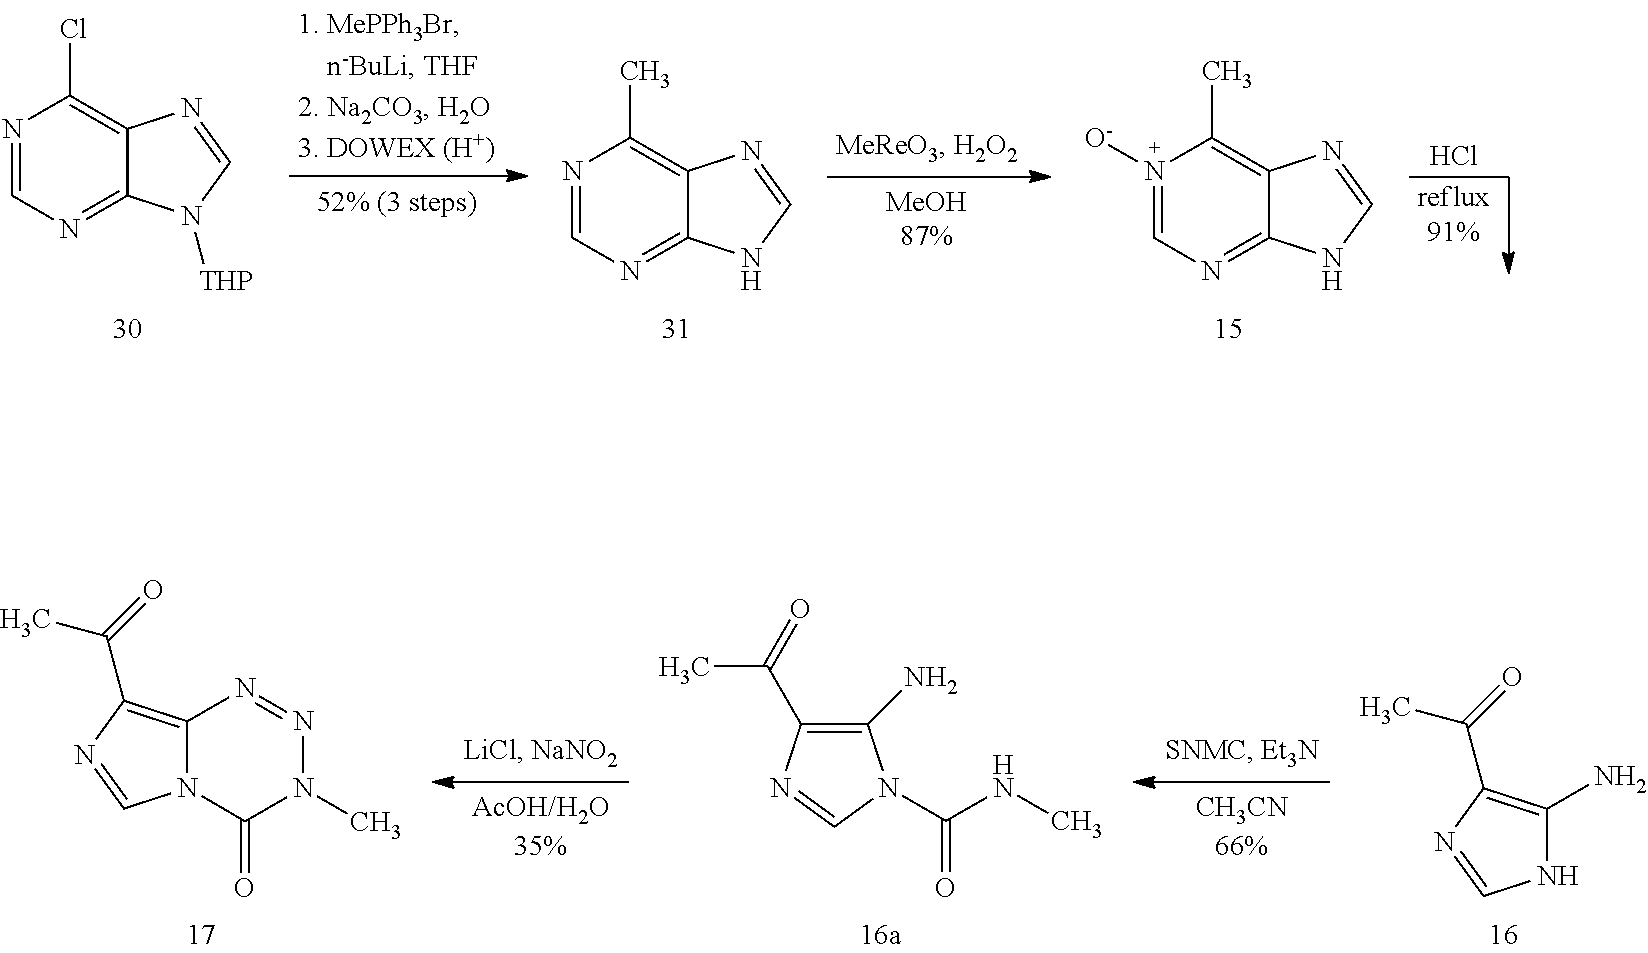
C12=NC=NC(Cl)=C1N=CN2[THP].C12=NC=NC(C)=C1N=CN2.C12=NC=N([O-])C(C)=C1N=CN2.Cl.[reflux91%].C1(C(=O)C)=C(N)N(C(NC)=O)C=N1.N1C(N)=C(C(=O)C)N=C1.N12C(=C(C(=O)C)N=C1)N=NN(C)C2=O
